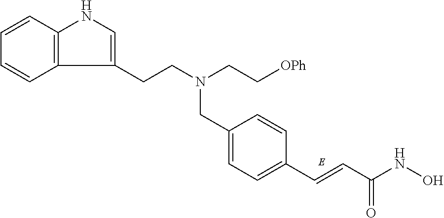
C1=C(CN(CC[OPh])CCC2=CNC3=C2C=CC=C3)C=CC(C=CC(NO)=O)=C1
